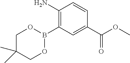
C1(N)=C(B2OCC(C)(C)CO2)C=C(C(OC)=O)C=C1
